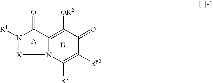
B.C1([Ry1])=C([Ry2])C(=O)C([OR2])=C2N1[X]N([R1])C2=O
